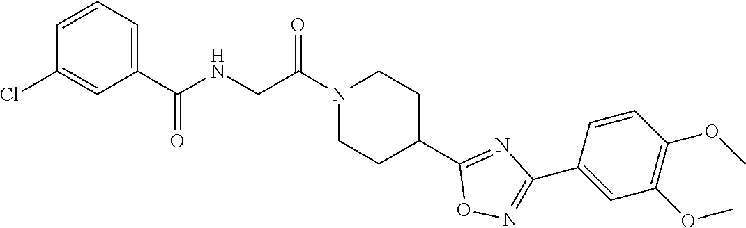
N1(C(CNC(C2=CC=CC(Cl)=C2)=O)=O)CCC(C2=NC(C3=CC(OC)=C(OC)C=C3)=NO2)CC1
